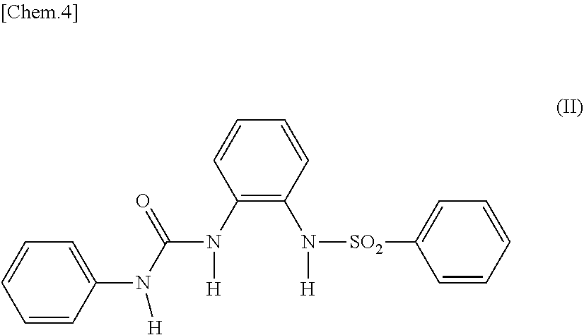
C1=CC(N(C(N(C2=C(N([SO2]C3=CC=CC=C3)[H])C=CC=C2)[H])=O)[H])=CC=C1
